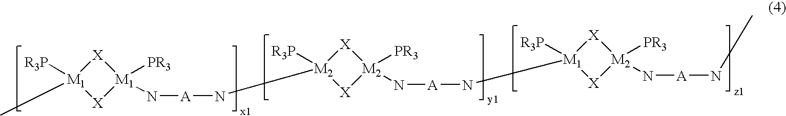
[M1]1([PR3])(N[A]N[M2]2([R3P])[X][M2]([PR3])(N[A]N[M1]3([R3P])[X][M2]([PR3])(N[A]NC)[X]3)[X]2)[X][M1]([R3P])(C)[X]1
